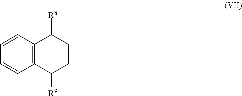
C12=C(C=CC=C1)C([R8])CCC2[R9]
